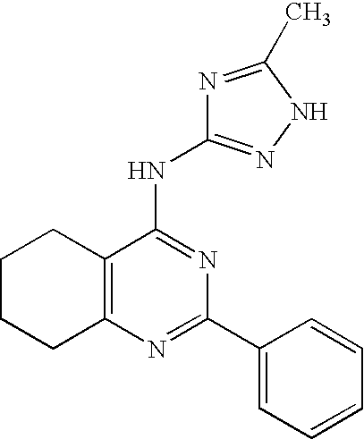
C12=C(N=C(C3=CC=CC=C3)N=C1NC1=NNC(C)=N1)CCCC2
